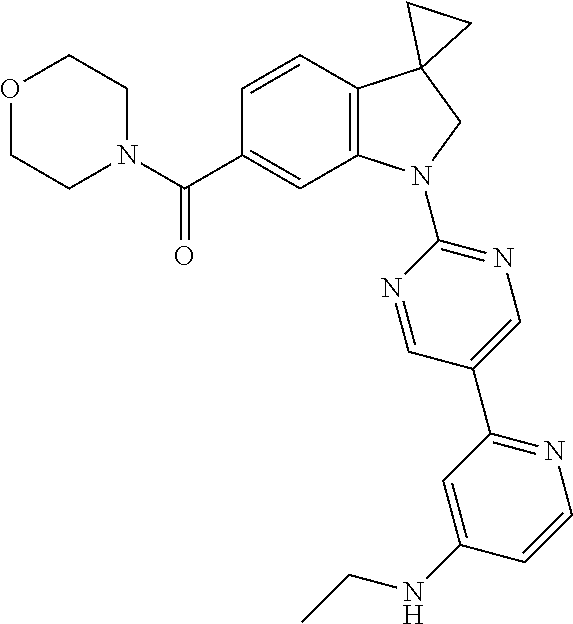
N1(C(C2=CC3=C(C=C2)C2(CN3C3=NC=C(C4=NC=CC(NCC)=C4)C=N3)CC2)=O)CCOCC1
